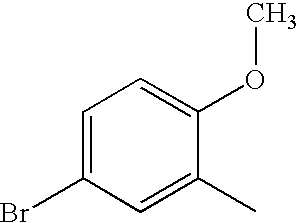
C1=C(Br)C=C(C)C(OC)=C1
